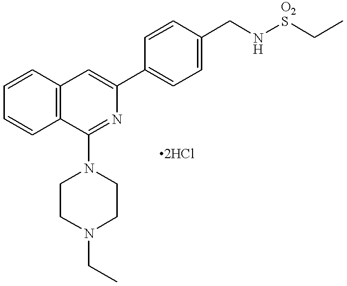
C12=C(C=CC=C1)C(N1CCN(CC)CC1)=NC(C1=CC=C(CN[O2S]CC)C=C1)=C2
